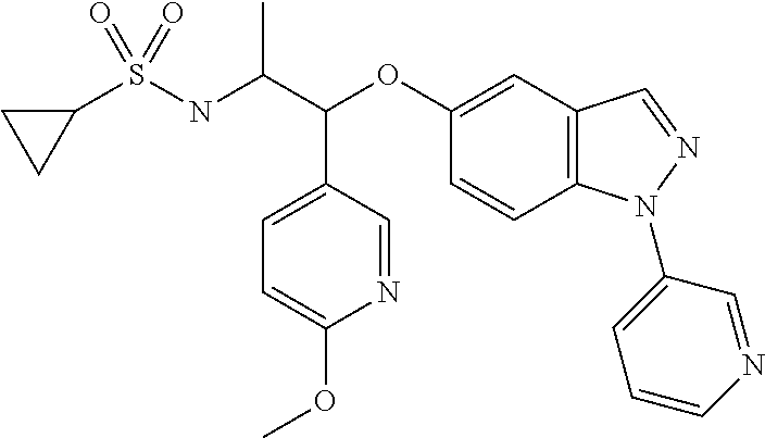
S(NC(C(OC1=CC2=C(C=C1)N(C1=CC=CN=C1)N=C2)C1=CC=C(OC)N=C1)C)(=O)(C1CC1)=O
